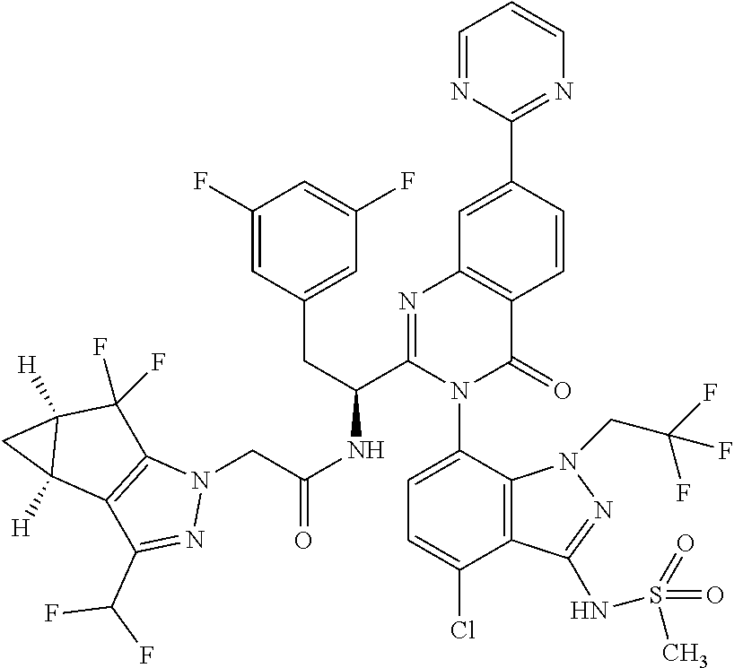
C1=NC(C2=CC3=C(C=C2)C(=O)N(C2=CC=C(Cl)C4=C2N(CC(F)(F)F)N=C4NS(=O)(=O)C)C(C(CC2=CC(F)=CC(F)=C2)NC(=O)CN2C4=C(C(C(F)F)=N2)C2([H])C([H])(C4(F)F)C2)=N3)=NC=C1
